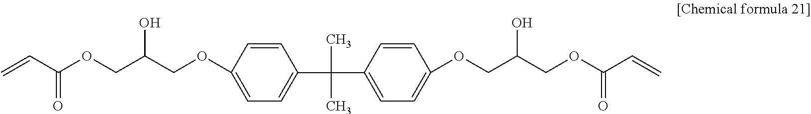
C1(C(C2=CC=C(OCC(COC(C=C)=O)O)C=C2)(C)C)=CC=C(OCC(COC(C=C)=O)O)C=C1
